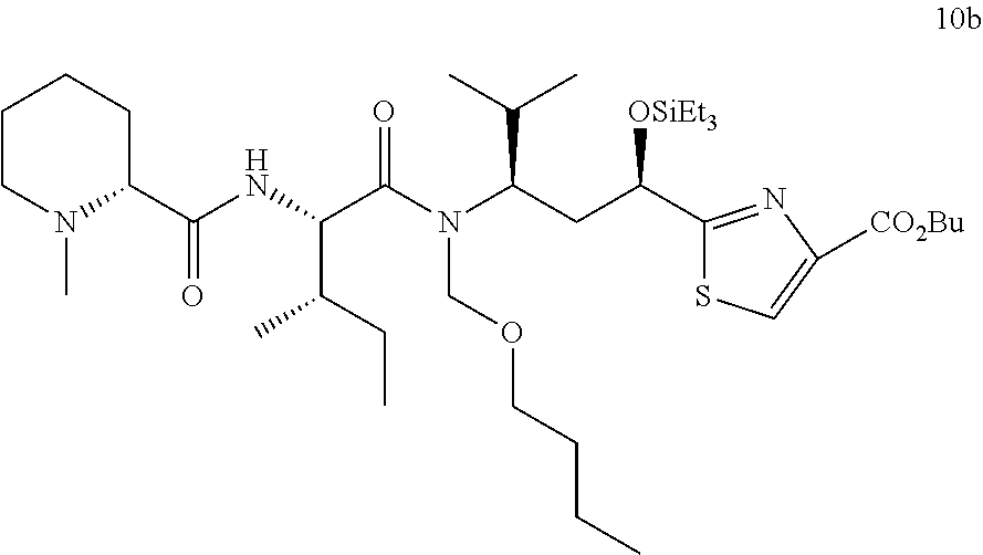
C1(C(CC(N(C(C(NC(C2CCCCN2C)=O)C(C)CC)=O)COCCCC)C(C)C)[OSiEt3])=NC([CO2Bu])=CS1
